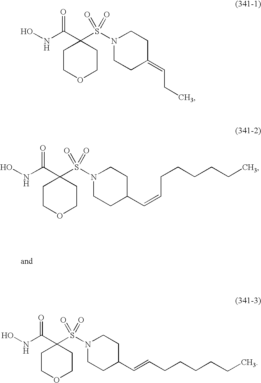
C1COCCC1(C(NO)=O)S(=O)(=O)N1CCC(=CCC)CC1.C1COCCC1(C(NO)=O)S(=O)(=O)N1CCC(C=CCCCCCC)CC1.C1COCCC1(C(NO)=O)S(=O)(=O)N1CCC(C=CCCCCCC)CC1
